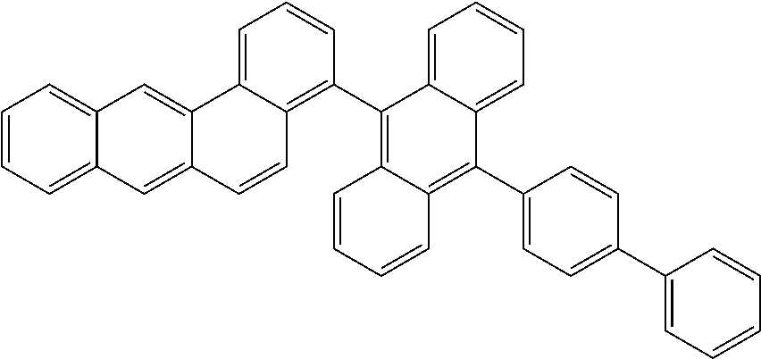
C1=CC=C2C(=C1)C=C1C(=C2)C=CC2=C(C3=C4C(=C(C5=CC=C(C6=CC=CC=C6)C=C5)C5=CC=CC=C35)C=CC=C4)C=CC=C12
